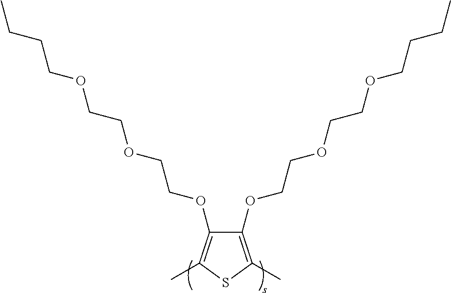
C1(OCCOCCOCCCC)=C(C)SC(C)=C1OCCOCCOCCCC
